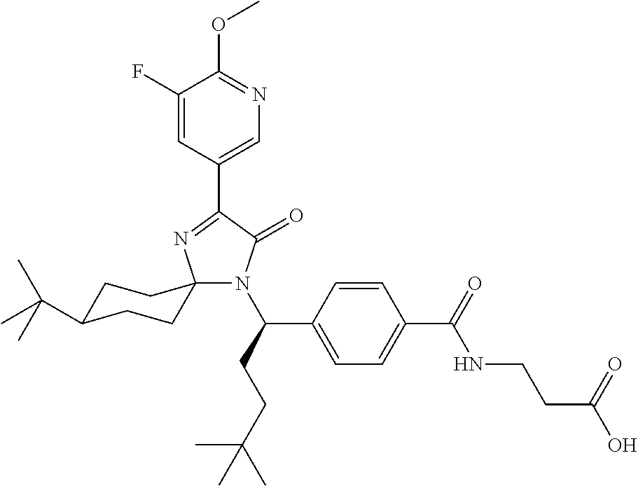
C1(F)=CC(C2=NC3(N(C(CCC(C)(C)C)C4=CC=C(C(=O)NCCC(O)=O)C=C4)C2=O)CCC(C(C)(C)C)CC3)=CN=C1OC
